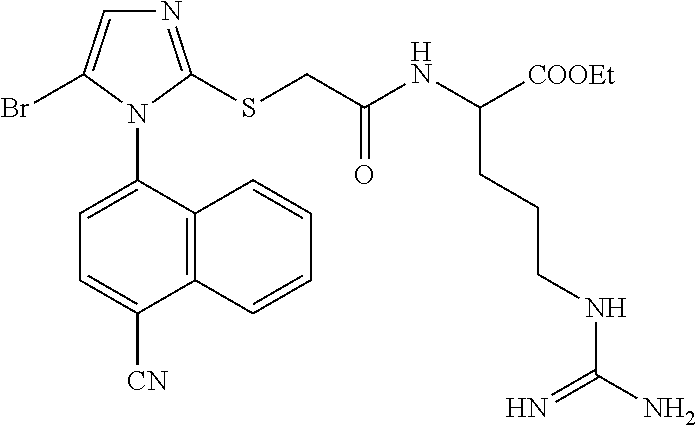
C12=C(C(N3C(Br)=CN=C3SCC(NC([COOEt])CCCNC(N)=N)=O)=CC=C1[CN])C=CC=C2
